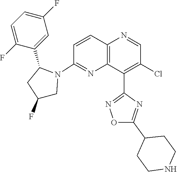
C1=C(F)C(C2CC(F)CN2C2=NC3=C(C=C2)N=CC(Cl)=C3C2=NOC(C3CCNCC3)=N2)=CC(F)=C1
